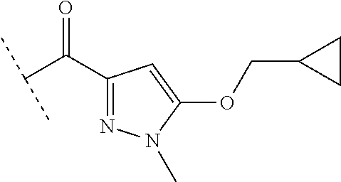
C(C(C1=NN(C)C(OCC2CC2)=C1)=O)(C)C
